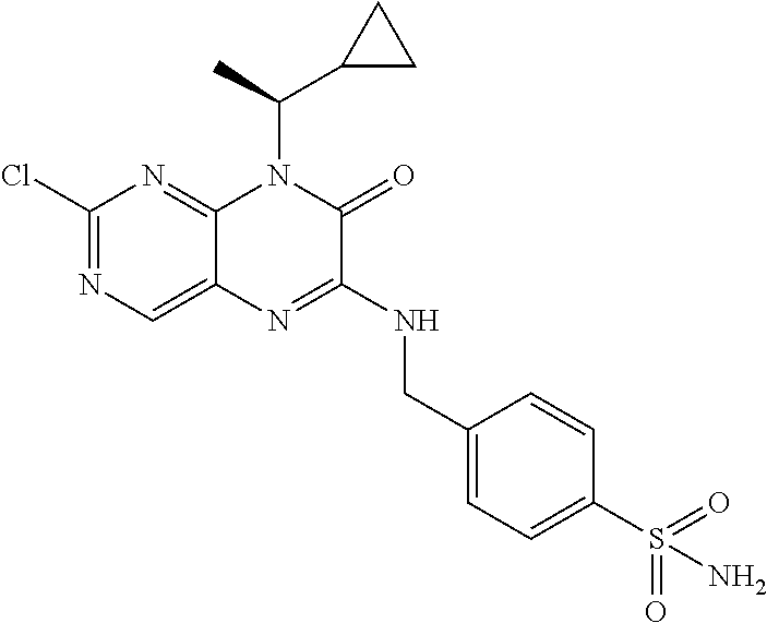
C1(Cl)=NC=C2C(=N1)N(C(C1CC1)C)C(=O)C(NCC1=CC=C(S(N)(=O)=O)C=C1)=N2
